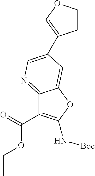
O=C(C1=C(N[Boc])OC2=CC(C3=COCC3)=CN=C12)OCC
